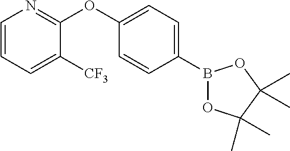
C1(B2OC(C)(C)C(C)(C)O2)=CC=C(OC2=NC=CC=C2[CF3])C=C1
